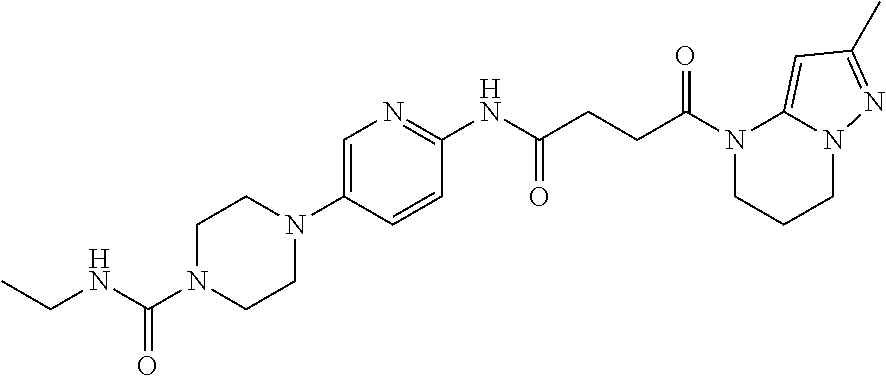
N1(C(CCC(NC2=NC=C(N3CCN(C(NCC)=O)CC3)C=C2)=O)=O)CCCN2C1=CC(C)=N2
